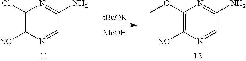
C1(Cl)=C([NC])N=CC(N)=N1.[tBuOK].[MeOH].C1(OC)=C([NC])N=CC(N)=N1
